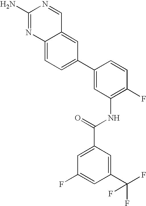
C1(N)=NC2=CC=C(C3=CC(NC(C4=CC(F)=CC(C(F)(F)F)=C4)=O)=C(F)C=C3)C=C2C=N1
